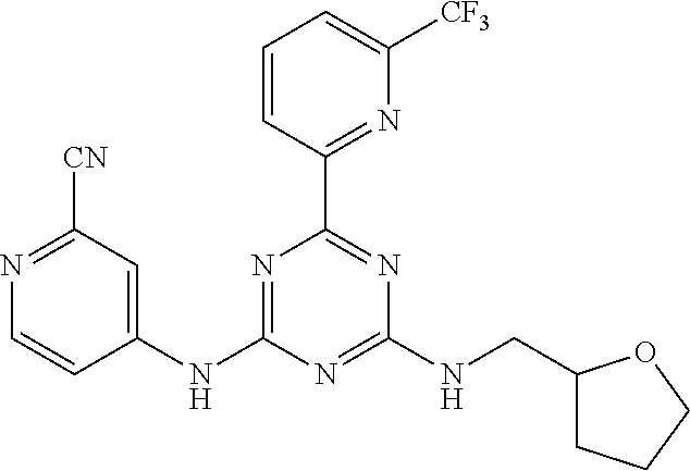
C1=CC(C2=NC(NCC3CCCO3)=NC(NC3=CC([CN])=NC=C3)=N2)=NC([CF3])=C1
